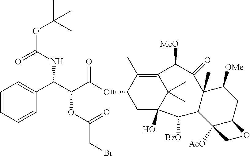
C1=CC=CC(C(NC(OC(C)(C)C)=O)C(C(OC2CC3(O)C(C)(C)C(=C2C)C([MeO])C(=O)C2(C)C(C4([AcO])C(CC2[OMe])OC4)C3[BzO])=O)OC(=O)CBr)=C1
